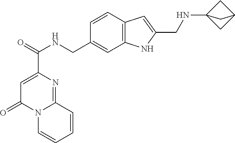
C1=C(C(=O)NCC2=CC3=C(C=C2)C=C(CNC24CC(C2)C4)N3)N=C2N(C1=O)C=CC=C2
